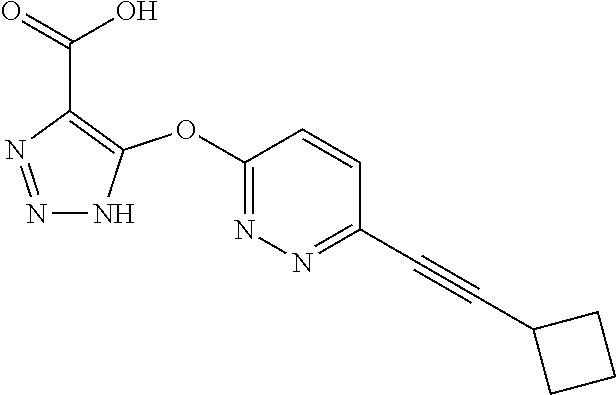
C1(OC2=C(C(=O)O)N=NN2)=NN=C(C#CC2CCC2)C=C1
